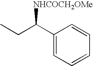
C1(C(CC)[NHCOCH2OMe])=CC=CC=C1
